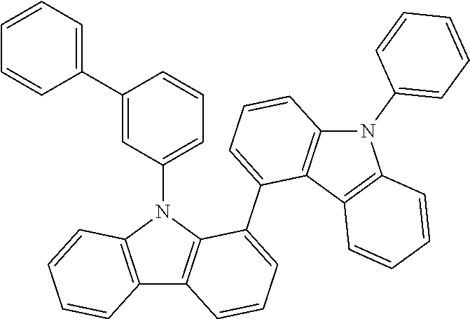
C12=C(N(C3=CC=CC(C4=CC=CC=C4)=C3)C3=C1C=CC=C3C1=CC=CC3=C1C1=C(N3C3=CC=CC=C3)C=CC=C1)C=CC=C2
